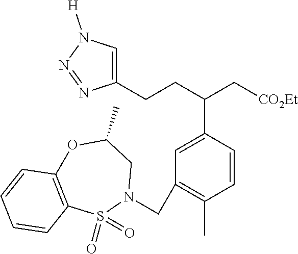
C(C1=CC(CN2CC(C)OC3=C(S2(=O)=O)C=CC=C3)=C(C)C=C1)(CCC1=CN([H])N=N1)C[CO2Et]
